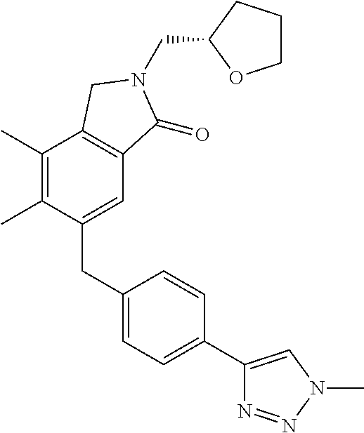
C1(C)=C(C)C(CC2=CC=C(C3=CN(C)N=N3)C=C2)=CC2=C1CN(CC1CCCO1)C2=O
